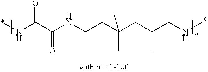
N(*)C(=O)C(NCCC(CC(C)CN*)(C)C)=O
